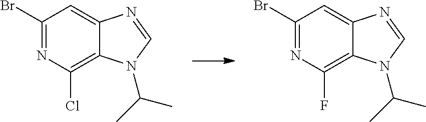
C1(Br)=NC(Cl)=C2C(=C1)N=CN2C(C)C.C1(Br)=NC(F)=C2C(=C1)N=CN2C(C)C
